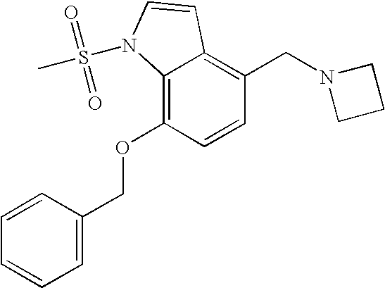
C1=CC(OCC2=CC=CC=C2)=C2C(=C1CN1CCC1)C=CN2S(=O)(=O)C
